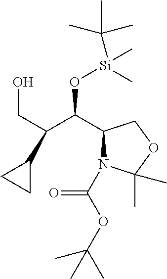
C(C(C(C1N(C(OC(C)(C)C)=O)C(C)(C)OC1)O[Si](C)(C)C(C)(C)C)C1CC1)O
